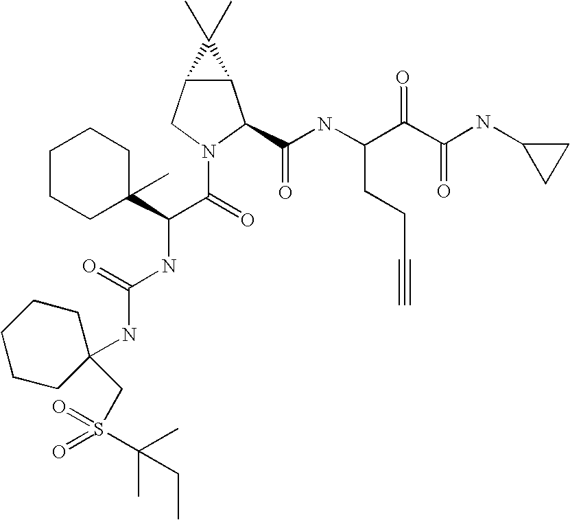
C12C(CN(C(=O)C(NC(NC3(CS(C(C)(C)CC)(=O)=O)CCCCC3)=O)C3(C)CCCCC3)C1C(NC(C(C(NC1CC1)=O)=O)CCC#C)=O)C2(C)C
